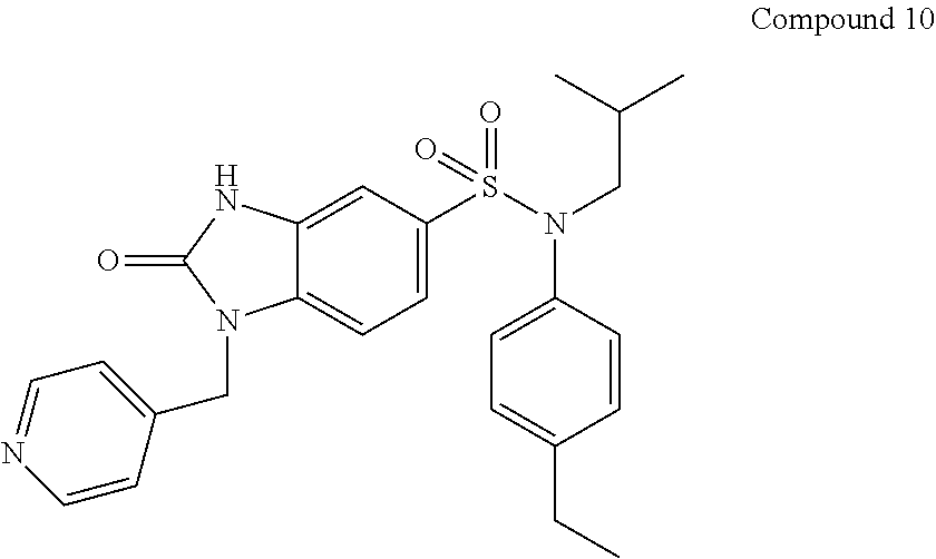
C12=CC(S(N(CC(C)C)C3=CC=C(CC)C=C3)(=O)=O)=CC=C1N(CC1=CC=NC=C1)C(=O)N2
